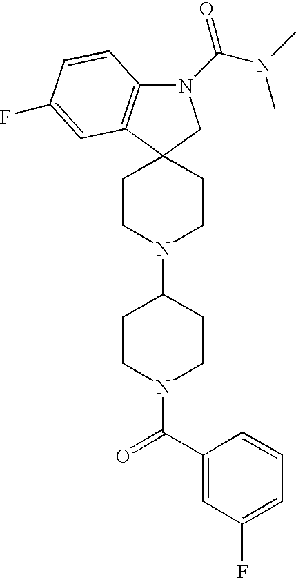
C1CN(C2CCN(C(=O)C3=CC(F)=CC=C3)CC2)CCC12C1=C(N(C(N(C)C)=O)C2)C=CC(F)=C1
